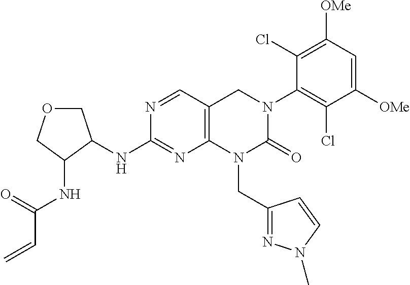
N(C1=NC2=C(C=N1)CN(C1=C(Cl)C([OMe])=CC([OMe])=C1Cl)C(=O)N2CC1=NN(C)C=C1)C1C(NC(C=C)=O)COC1
